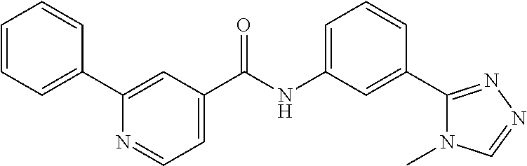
C1=CC=C(C2=CC(C(NC3=CC=CC(C4=NN=CN4C)=C3)=O)=CC=N2)C=C1
